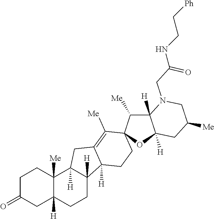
C1C(=O)CC2([H])C([Me])(C1)C1([H])C([H])(CC2)C2([H])C(=C([Me])C3(C([Me])C4([H])C([H])(O3)CC([Me])CN4CC(NCC[Ph])=O)CC2)C1
